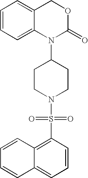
C1=CC=C2C(=C1)COC(=O)N2C1CCN(S(C2=C3C(=CC=C2)C=CC=C3)(=O)=O)CC1
